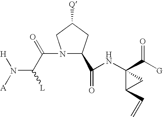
N1(C(C(N([A])[H])[L])=O)C(C(=O)NC2(C([G])=O)C(C=C)C2)CC([Q])C1
